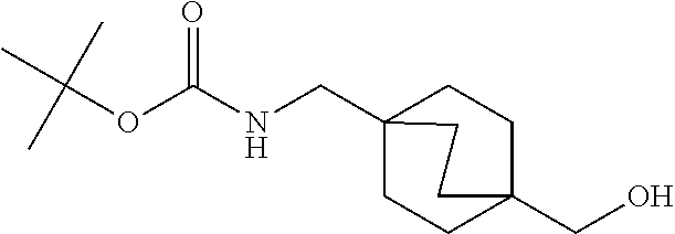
C1CC2(CNC(OC(C)(C)C)=O)CCC1(CO)CC2
